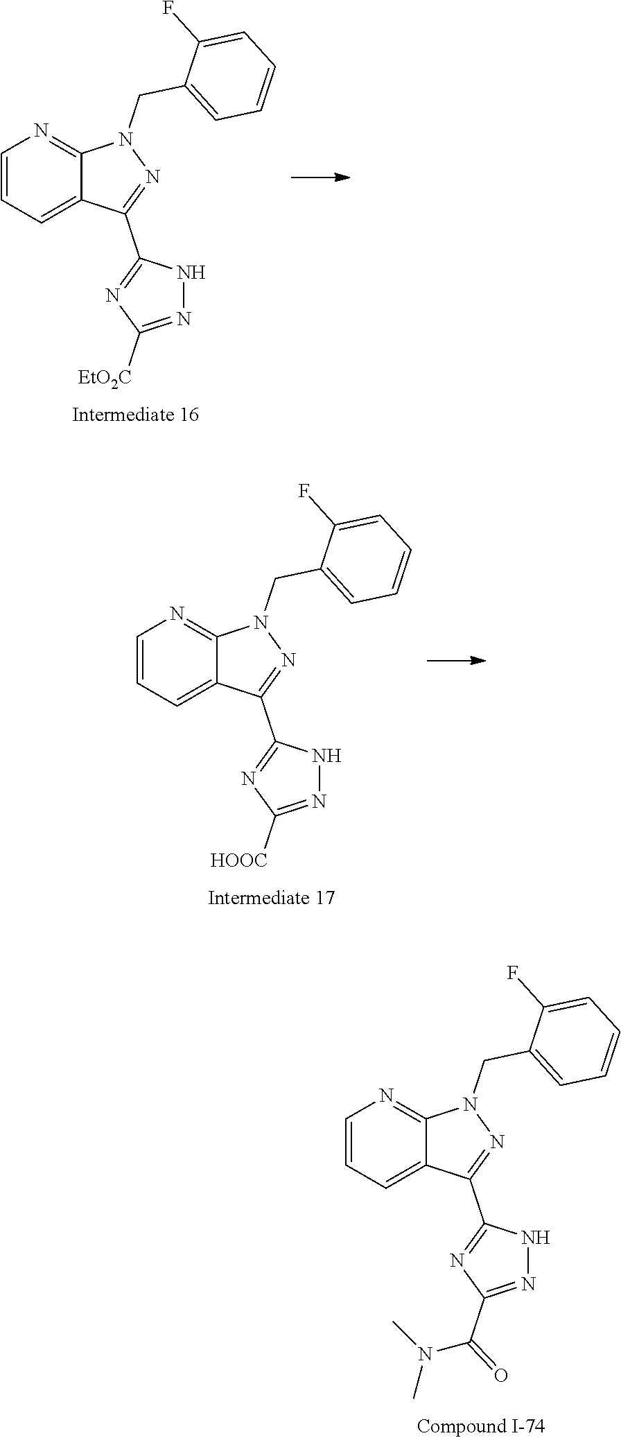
C1(CN2N=C(C3=NC([EtO2C])=NN3)C3=CC=CN=C23)=CC=CC=C1F.C1(CN2N=C(C3=NC([HOOC])=NN3)C3=CC=CN=C23)=CC=CC=C1F.C1(CN2N=C(C3=NC(C(N(C)C)=O)=NN3)C3=CC=CN=C23)=CC=CC=C1F
